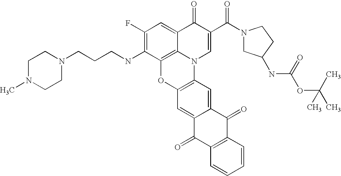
C1(F)=C(NCCCN2CCN(C)CC2)C2=C3C(=C1)C(=O)C(C(N1CC(NC(OC(C)(C)C)=O)CC1)=O)=CN3C1=C(O2)C=C2C(=C1)C(=O)C1=C(C2=O)C=CC=C1
